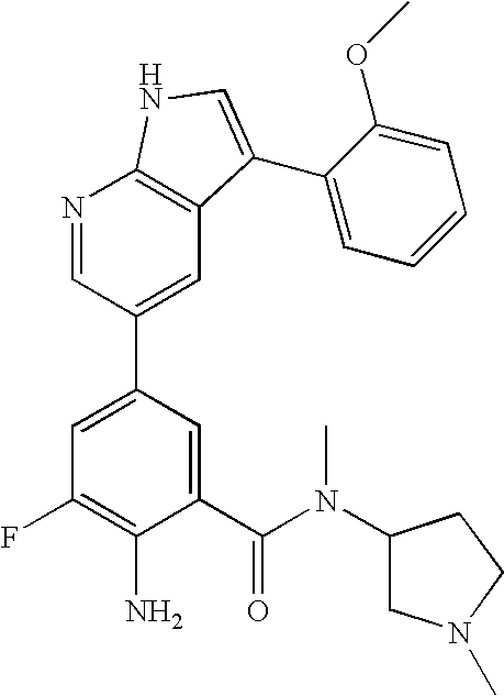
C1(C(N(C2CN(C)CC2)C)=O)=CC(C2=CC3=C(N=C2)NC=C3C2=CC=CC=C2OC)=CC(F)=C1N
